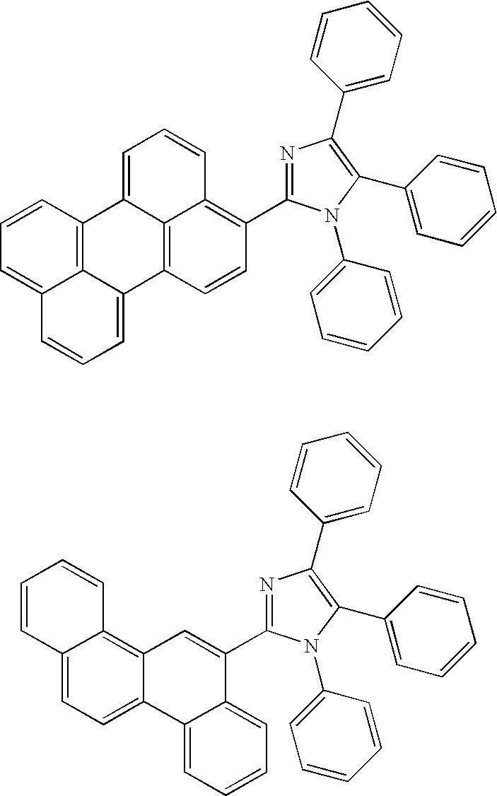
N1=C(C2=C3C4=C(C=C2)C2=CC=CC5=CC=CC(=C25)C4=CC=C3)N(C2=CC=CC=C2)C(C2=CC=CC=C2)=C1C1=CC=CC=C1.N1=C(C2=CC3=C4C(=CC=C3C3=CC=CC=C23)C=CC=C4)N(C2=CC=CC=C2)C(C2=CC=CC=C2)=C1C1=CC=CC=C1
